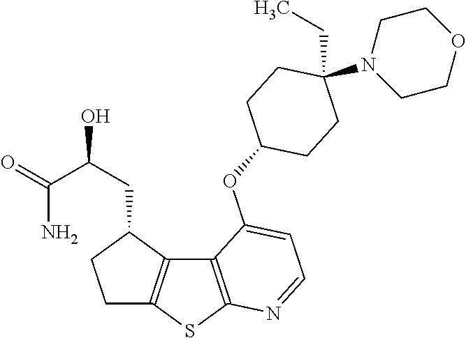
C12=C(SC3=C1C(CC(O)C(=O)N)CC3)N=CC=C2OC1CCC(CC)(N2CCOCC2)CC1
